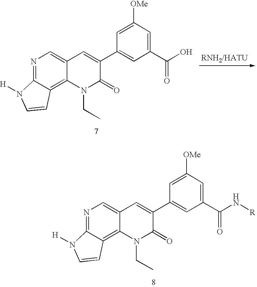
N1=C2C(=C3C(=C1)C=C(C1=CC(C(O)=O)=CC([OMe])=C1)C(=O)N3CC)C=CN2[H].N1=C2C(=C3C(=C1)C=C(C1=CC(C(N[R])=O)=CC([OMe])=C1)C(=O)N3CC)C=CN2[H]
